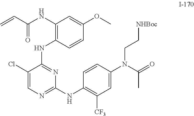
N(C1=CC([CF3])=C(NC2=NC=C(Cl)C(NC3=C(NC(C=C)=O)C=C(OC)C=C3)=N2)C=C1)(C(=O)C)CC[NHBoc]
